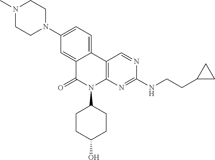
C12=CC(N3CCN(C)CC3)=CC=C1C1=C(N(C3CCC(O)CC3)C2=O)N=C(NCCC2CC2)N=C1
